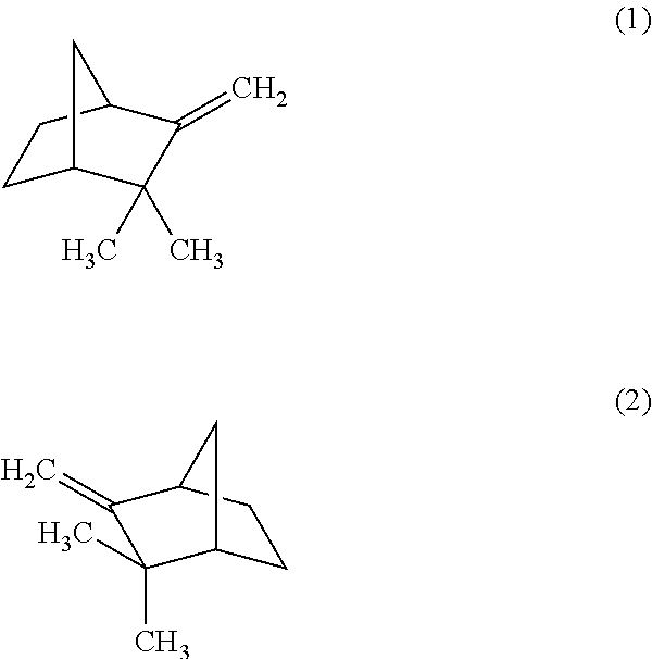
C1C2C(C)(C)C(=C)C(C1)C2.C1C2C(C)(C)C(=C)C(C1)C2
